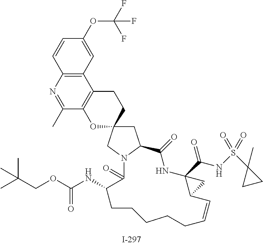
C1C2(CN3C1C(=O)NC1(C(NS(=O)(C4(C)CC4)=O)=O)C(C=CCCCCCC(NC(OCC(C)(C)C)=O)C3=O)C1)CCC1=C(O2)C(C)=NC2=C1C=C(OC(F)(F)F)C=C2
